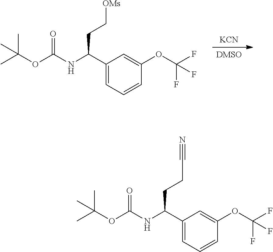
C1(C(NC(OC(C)(C)C)=O)CCC#N)=CC=CC(OC(F)(F)F)=C1.C1(C(NC(OC(C)(C)C)=O)CC[OMs])=CC=CC(OC(F)(F)F)=C1.[KCN].[DMSO]
